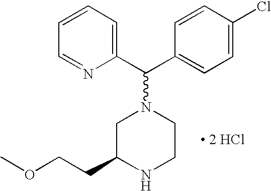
C1=CC(C(N2CC(CCOC)NCC2)C2=CC=CC=N2)=CC=C1Cl.[ 2 HCl]
